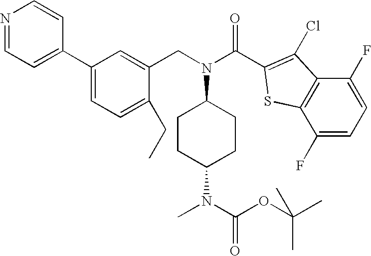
N1=CC=C(C2=CC=C(CC)C(CN(C3CCC(N(C)C(OC(C)(C)C)=O)CC3)C(C3=C(Cl)C4=C(S3)C(F)=CC=C4F)=O)=C2)C=C1
